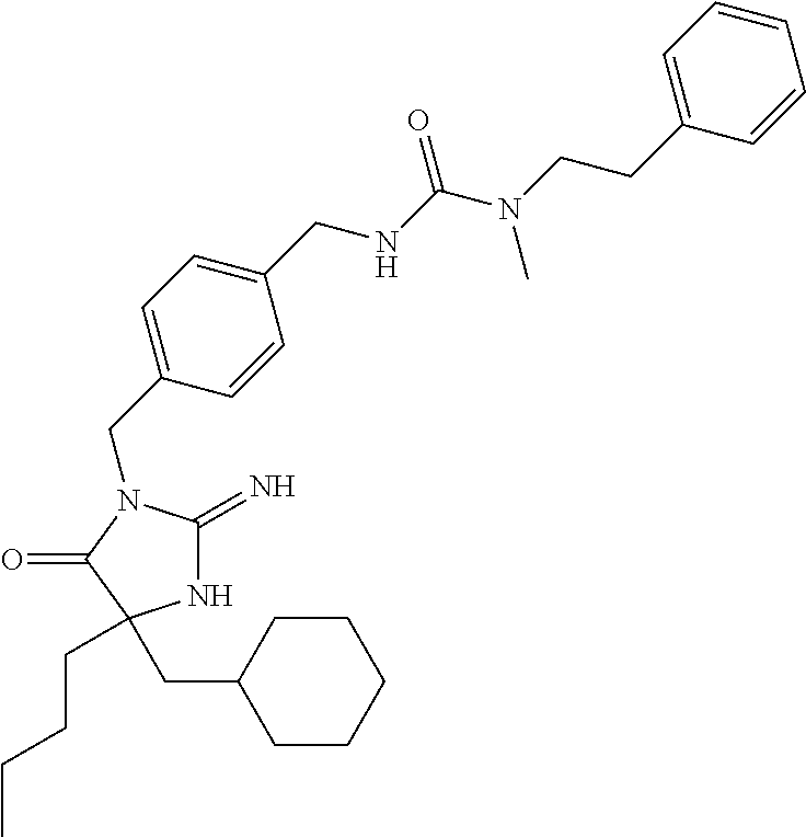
N1C(=N)N(CC2=CC=C(CNC(N(CCC3=CC=CC=C3)C)=O)C=C2)C(=O)C1(CC1CCCCC1)CCCC
